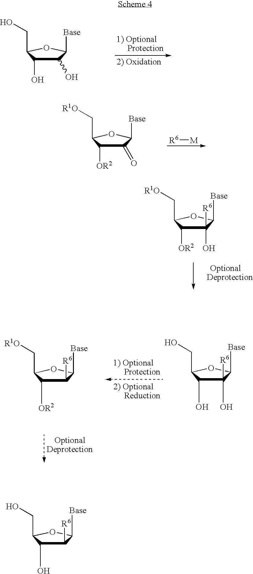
C1(O)([R6])C(O)C(CO)OC1[Base].C1([R6])C([OR2])C(C[R1O])OC1[Base].[R6][M].C1(=O)C([OR2])C(C[R1O])OC1[Base].C1(O)([R6])C([OR2])C(C[R1O])OC1[Base].C1(O)C(O)C(CO)OC1[Base].C1([R6])C(O)C(CO)OC1[Base]
